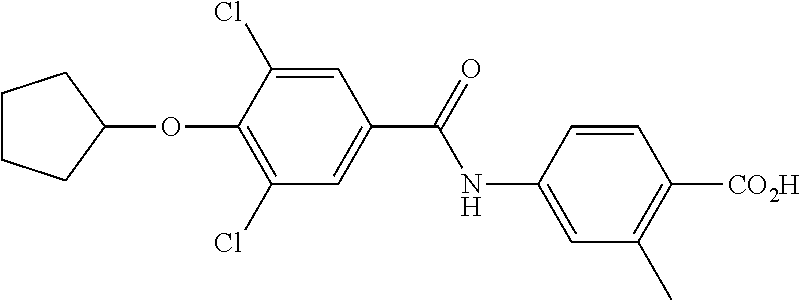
C1=C(NC(C2=CC(Cl)=C(OC3CCCC3)C(Cl)=C2)=O)C=CC([CO2H])=C1C
